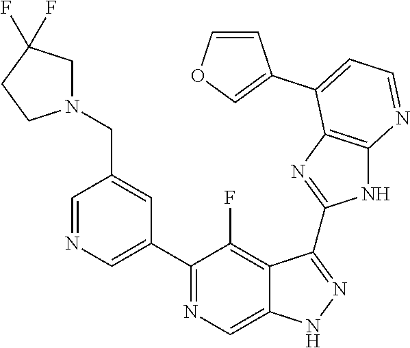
C1=NC=C(C2=NC=C3C(=C2F)C(C2=NC4=C(N2)N=CC=C4C2=COC=C2)=NN3)C=C1CN1CC(F)(F)CC1
